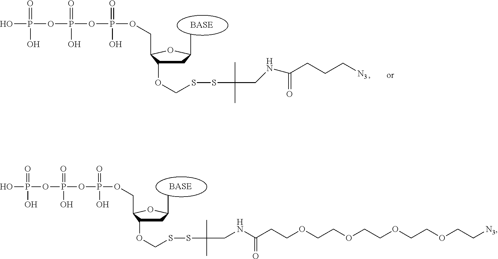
OP(OP(=O)(O)OP(=O)(O)OCC1C(OCSSC(C)(C)CNC(=O)CCC[N3])CC(C)O1)(=O)O.OP(OP(=O)(O)OP(=O)(O)OCC1C(OCSSC(C)(C)CNC(CCOCCOCCOCCOCC[N3])=O)CC(C)O1)(=O)O
